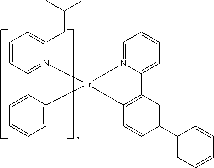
C12=N(C(CC(C)C)=CC=C1)[Ir]1(C3=CC=CC=C23)N2=CC=CC=C2C2=C1C=CC(C1=CC=CC=C1)=C2
